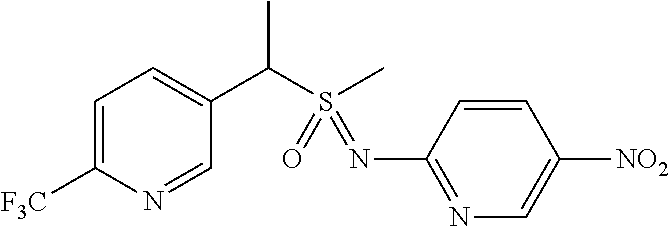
C1=C([F3C])N=CC(C(S(C)(=O)=NC2=NC=C([NO2])C=C2)C)=C1
